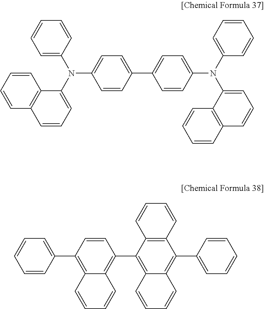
C1=CC(N(C2=CC=C(C3=CC=C(N(C4=CC=CC5=C4C=CC=C5)C4=CC=CC=C4)C=C3)C=C2)C2=CC=CC3=C2C=CC=C3)=CC=C1.C1=CC2=C(C=C1)C(C1=CC=CC=C1)=C1C(=C2C2=C3C(=C(C4=CC=CC=C4)C=C2)C=CC=C3)C=CC=C1
